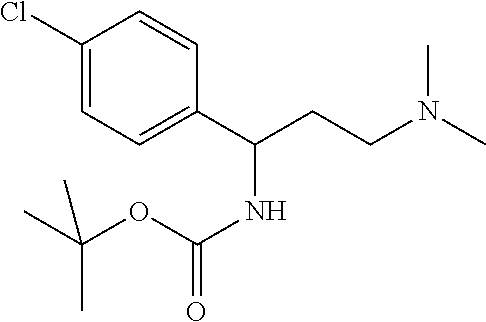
C1(Cl)=CC=C(C(CCN(C)C)NC(=O)OC(C)(C)C)C=C1
